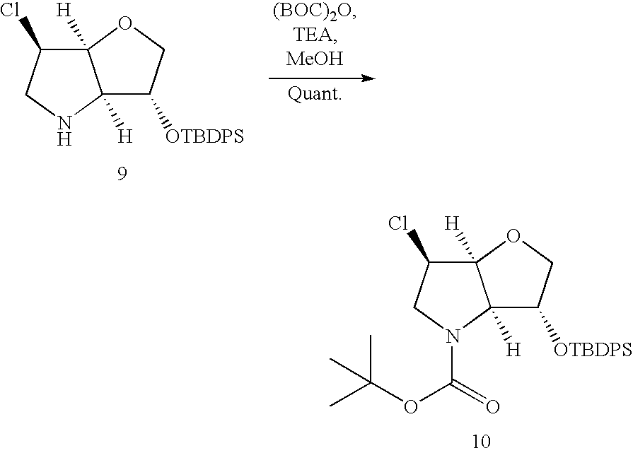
C12([H])C([OTBDPS])COC1([H])C(Cl)CN2.C12([H])C([OTBDPS])COC1([H])C(Cl)CN2C(=O)OC(C)(C)C
